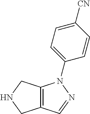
C12=C(CNC1)N(C1=CC=C([CN])C=C1)N=C2
